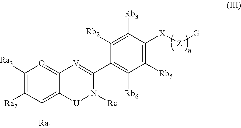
C1([Ra3])=C([Ra2])C([Ra1])=C2C(=[Q]1)[V]=C(C1=C([Rb6])C([Rb5])=C([X][Z][G])C([Rb3])=C1[Rb2])N([Rc])[U]2
